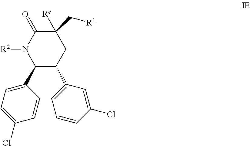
C1([Re])(C[R1])C(=O)N([R2])C(C2=CC=C(Cl)C=C2)C(C2=CC=CC(Cl)=C2)C1
